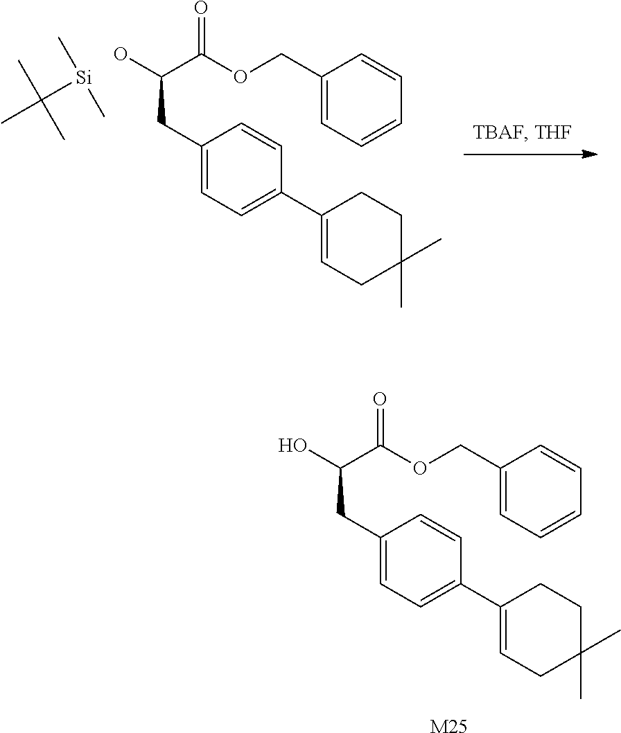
C(CC1=CC=C(C2=CCC(C)(C)CC2)C=C1)(C(OCC1=CC=CC=C1)=O)O.[M25].C(C)(C)(C)[Si](C)C.C(CC1=CC=C(C2=CCC(C)(C)CC2)C=C1)(C(OCC1=CC=CC=C1)=O)O
